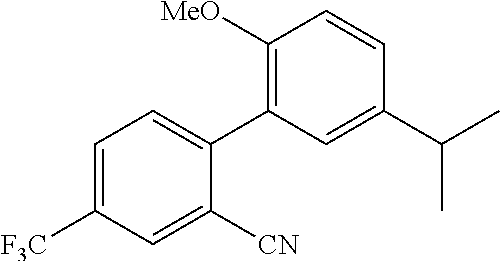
C1([CN])=CC([F3C])=CC=C1C1=C([MeO])C=CC(C(C)C)=C1
